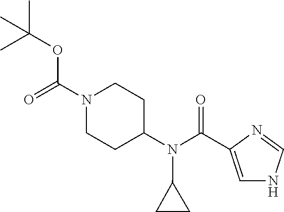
O=C(N1CCC(N(C2CC2)C(=O)C2=CNC=N2)CC1)OC(C)(C)C
